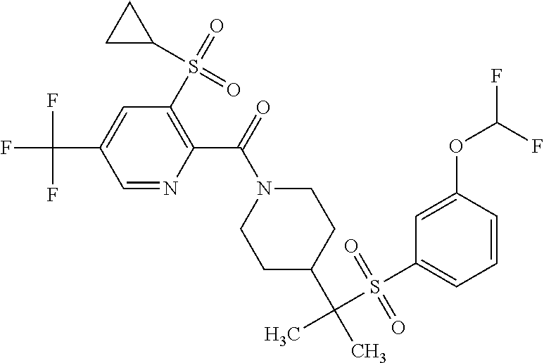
C1=NC(C(N2CCC(C(C)(S(C3=CC=CC(OC(F)F)=C3)(=O)=O)C)CC2)=O)=C(S(=O)(C2CC2)=O)C=C1C(F)(F)F
